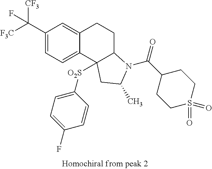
C(C1=CC=C2C(=C1)CCC1C2([O2S]C2=CC=C(F)C=C2)CC(C)N1C(C1CCS(=O)(=O)CC1)=O)([F3C])([CF3])F
